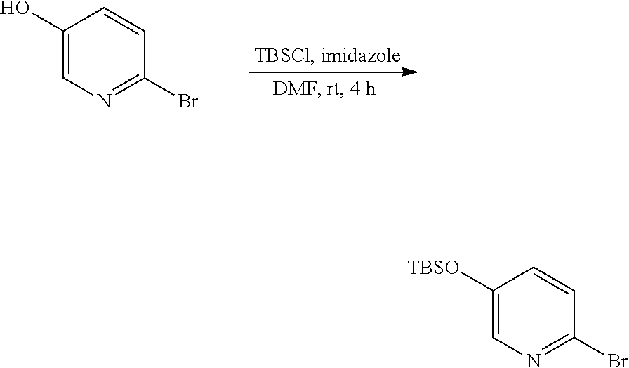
C1(O)=CN=C(Br)C=C1.C1([TBSO])=CN=C(Br)C=C1
